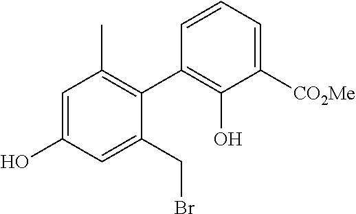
C1=C(O)C=C(CBr)C(C2=C(O)C([CO2Me])=CC=C2)=C1C
